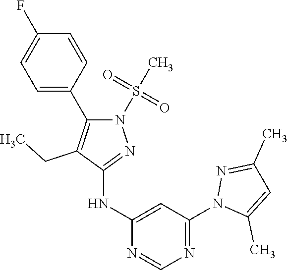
C1(F)=CC=C(C2=C(CC)C(NC3=CC(N4C(C)=CC(C)=N4)=NC=N3)=NN2S(C)(=O)=O)C=C1
